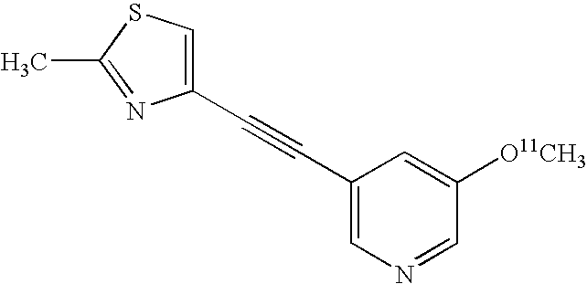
C1(C#CC2=CN=CC([O11CH3])=C2)=CSC(C)=N1
